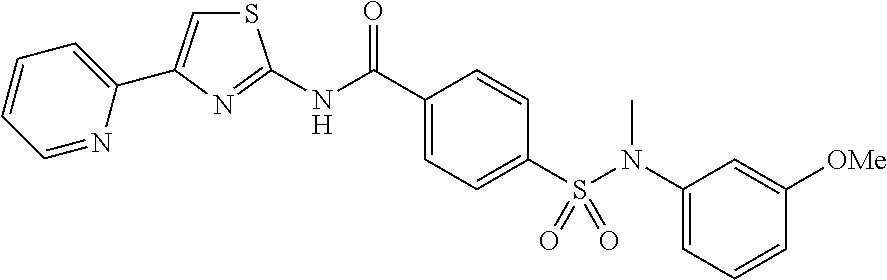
C1(C(NC2=NC(C3=CC=CC=N3)=CS2)=O)=CC=C(S(=O)(=O)N(C2=CC=CC([OMe])=C2)C)C=C1
